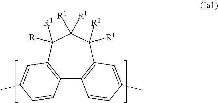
C12=C(C([R1])([R1])C([R1])([R1])C([R1])([R1])C3=C1C=CC(C)=C3)C=C(C)C=C2
